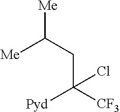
[Me]C(CC([CF3])([Pyd])Cl)[Me]
